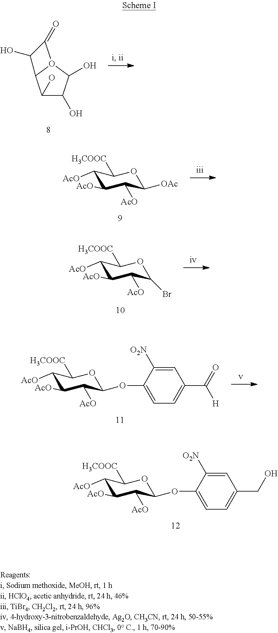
C1(O)C(O)C(O)O2C1C(O)C2=O.C1([AcO])C([AcO])C([AcO])C([OAc])OC1[H3COOC].C1([AcO])C([AcO])C([AcO])C(Br)OC1[H3COOC].C1([AcO])C([AcO])C([AcO])C(OC2=CC=C(C(=O)[H])C=C2[O2N])OC1[H3COOC].C1([AcO])C([AcO])C([AcO])C(OC2=CC=C(CO)C=C2[O2N])OC1[H3COOC]
